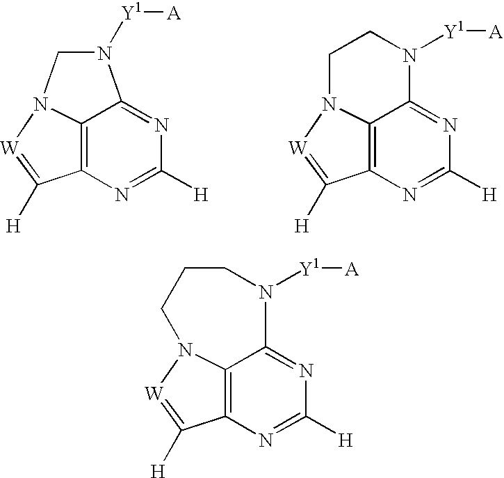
C12=C3N([W]=C1[H])CN([Y1][A])C3=NC([H])=N2.C12=C3N([W]=C1[H])CCN([Y1][A])C3=NC([H])=N2.C12=C3N([W]=C1[H])CCCN([Y1][A])C3=NC([H])=N2
